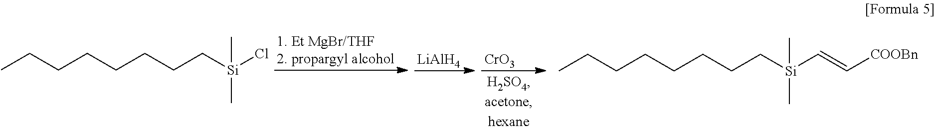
[LiAlH4].[CrO3].CCCCCCCC[Si](Cl)(C)C.CCCCCCCC[Si](C=C[COOBn])(C)C
